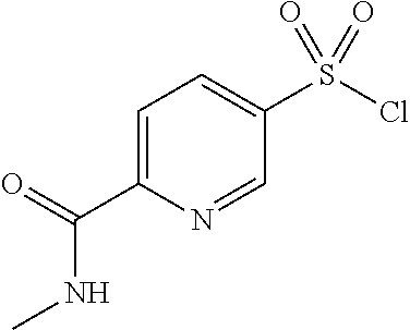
C1=C(C(NC)=O)N=CC(S(Cl)(=O)=O)=C1
